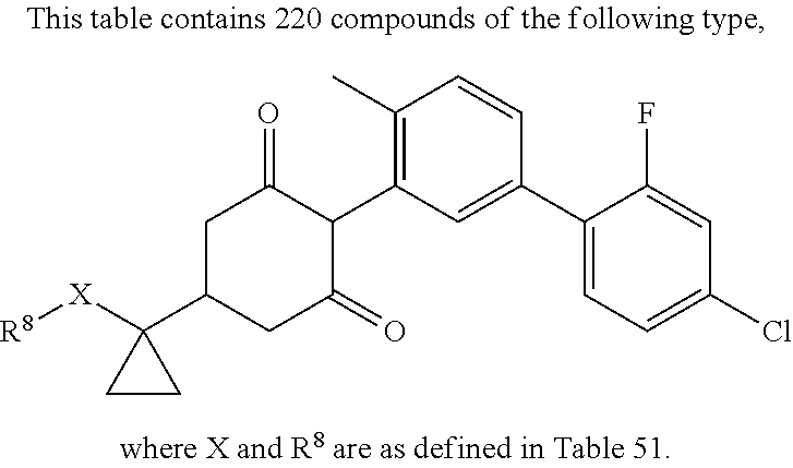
C1(C)=C(C2C(=O)CC(C3([X][R8])CC3)CC2=O)C=C(C2=CC=C(Cl)C=C2F)C=C1
